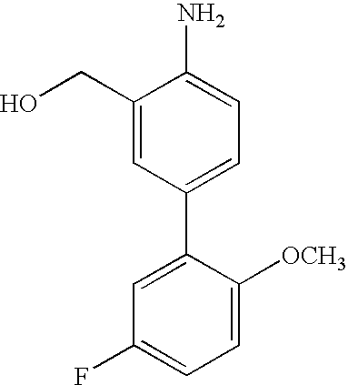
C1(CO)=CC(C2=CC(F)=CC=C2[OCH3])=CC=C1N
